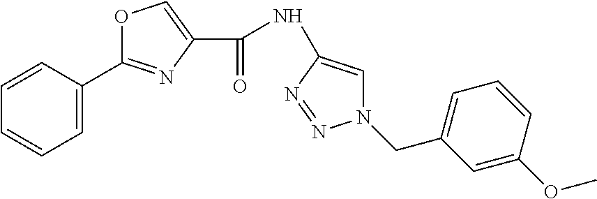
C1=C(C2=NC(C(=O)NC3=CN(CC4=CC=CC(OC)=C4)N=N3)=CO2)C=CC=C1
